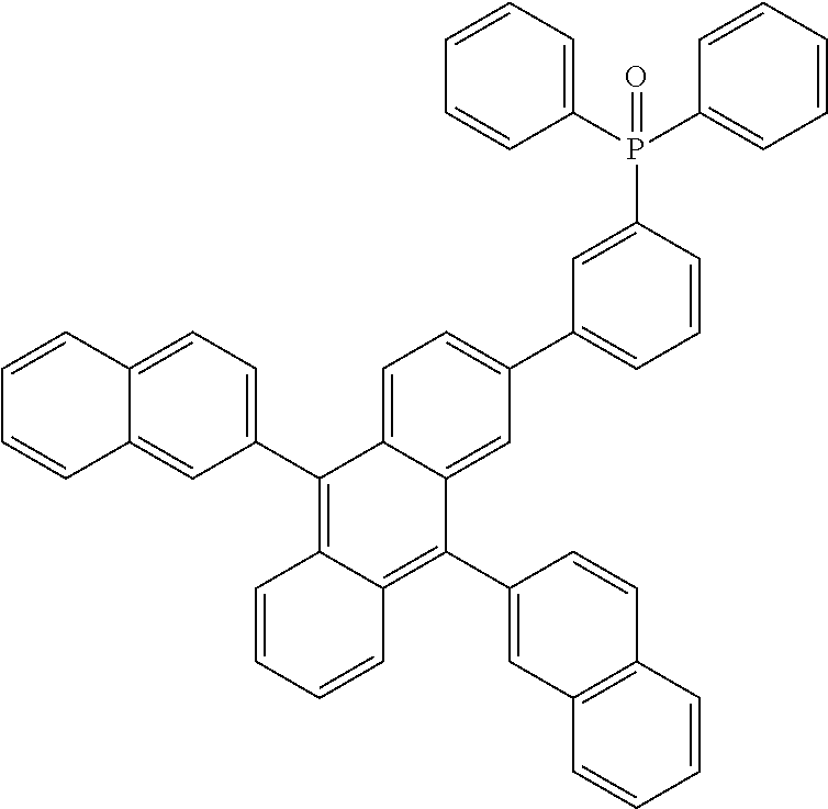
C1=C2C(=CC(C3=CC=CC(P(C4=CC=CC=C4)(C4=CC=CC=C4)=O)=C3)=C1)C(C1=CC3=C(C=C1)C=CC=C3)=C1C(=C2C2=CC=C3C(=C2)C=CC=C3)C=CC=C1
